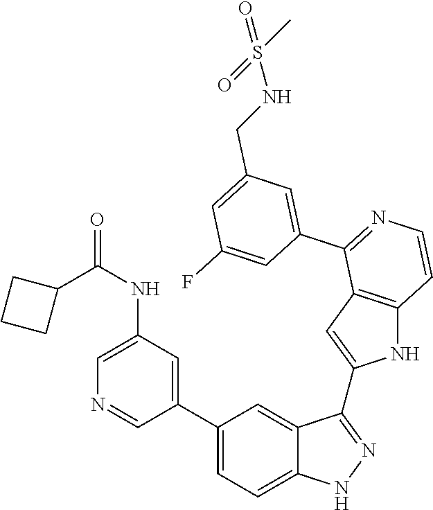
C1(C2=CC=C3C(=C2)C(C2=CC4=C(N2)C=CN=C4C2=CC(CNS(C)(=O)=O)=CC(F)=C2)=NN3)=CC(NC(C2CCC2)=O)=CN=C1
